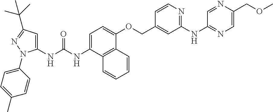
C1=C(NC(NC2=CC(C(C)(C)C)=NN2C2=CC=C(C)C=C2)=O)C2=C(C(OCC3=CC(NC4=NC=C(COC)N=C4)=NC=C3)=C1)C=CC=C2
